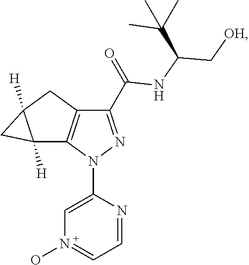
C12([H])C3=C(CC1([H])C2)C(C(NC(C[OH])C(C)(C)C)=O)=NN3C1=CN(O)=CC=N1
